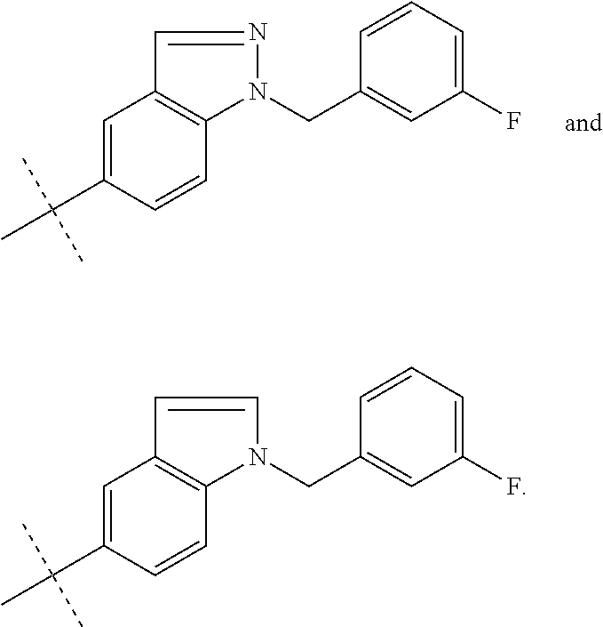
C1=C(C(C)(C)C)C=CC2=C1C=NN2CC1=CC(F)=CC=C1.C1=C(C(C)(C)C)C=CC2=C1C=CN2CC1=CC(F)=CC=C1
